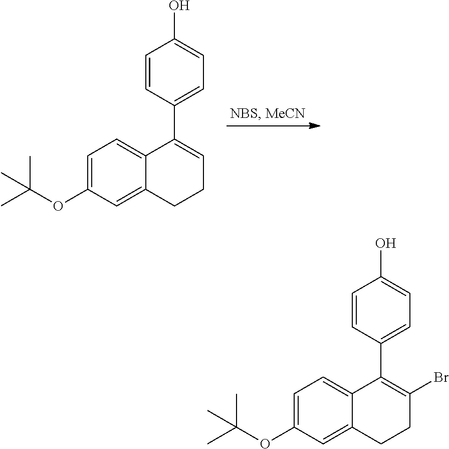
C1=CC(C2=CCCC3=CC(OC(C)(C)C)=CC=C23)=CC=C1O.C1=CC(C2=C(Br)CCC3=CC(OC(C)(C)C)=CC=C23)=CC=C1O
